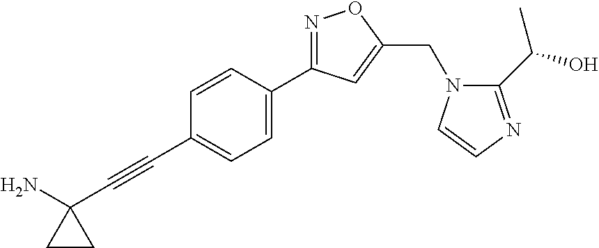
C1=CC(C2=NOC(CN3C(C(O)C)=NC=C3)=C2)=CC=C1C#CC1(N)CC1
